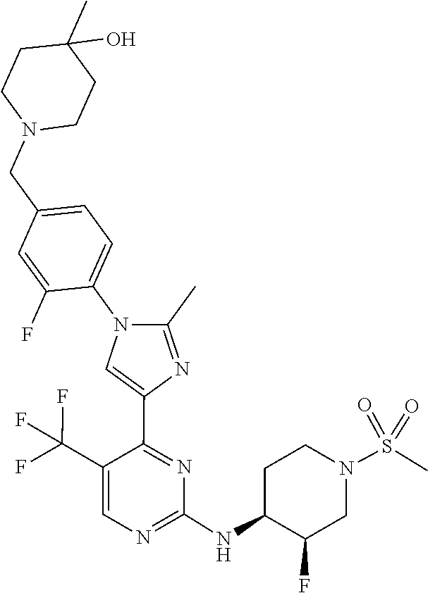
C1(NC2C(F)CN(S(=O)(=O)C)CC2)=NC=C(C(F)(F)F)C(C2=CN(C3=CC=C(CN4CCC(C)(O)CC4)C=C3F)C(C)=N2)=N1
